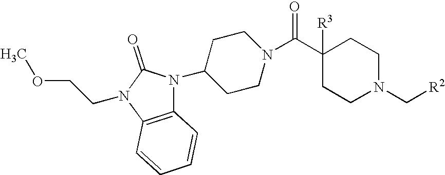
C12=C(N(CCOC)C(=O)N1C1CCN(C(C3([R3])CCN(C[R2])CC3)=O)CC1)C=CC=C2
